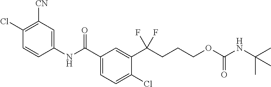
C1(NC(C2=CC=C(Cl)C(C(CCCOC(NC(C)(C)C)=O)(F)F)=C2)=O)=CC([CN])=C(Cl)C=C1
